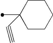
C1(C)(C#C)CCCCC1
